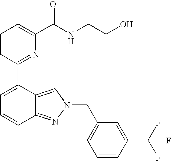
C1=CC(C2=CC=CC3=NN(CC4=CC=CC(C(F)(F)F)=C4)C=C23)=NC(C(NCCO)=O)=C1
